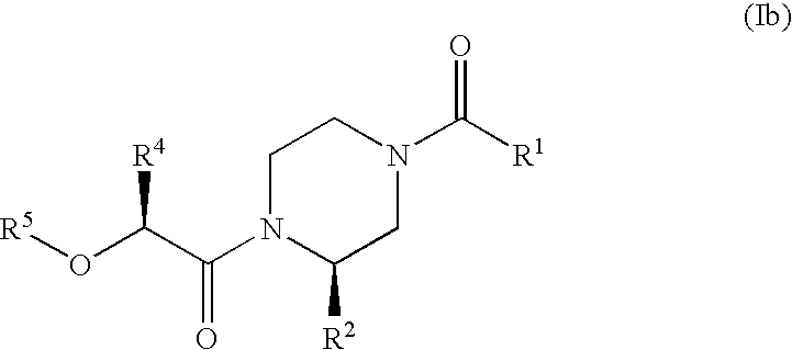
N1(C(C(O[R5])[R4])=O)CCN(C([R1])=O)CC1[R2]
